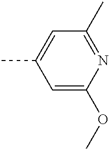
C1=C(OC)N=C(C)C=C1C
